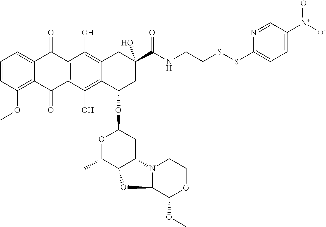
C1=CC(OC)=C2C(=C1)C(=O)C1=C(C2=O)C(O)=C2C(=C1O)CC(C(NCCSSC1=CC=C([N+](=O)[O-])C=N1)=O)(O)CC2OC1OC(C)C2C(C1)N1C(C(OC)OCC1)O2
